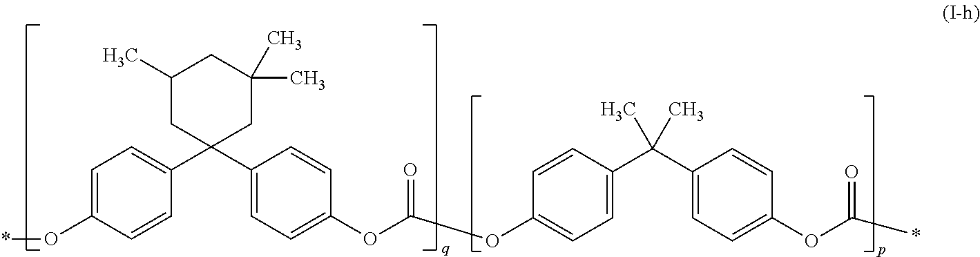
C1=C(O*)C=CC(C2(C3=CC=C(OC(=O)OC4=CC=C(C(C5=CC=C(OC(*)=O)C=C5)(C)C)C=C4)C=C3)CC(C)(C)CC(C)C2)=C1
